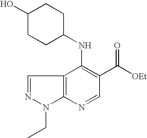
C12=C(N=CC(C([OEt])=O)=C1NC1CCC(O)CC1)N(CC)N=C2
